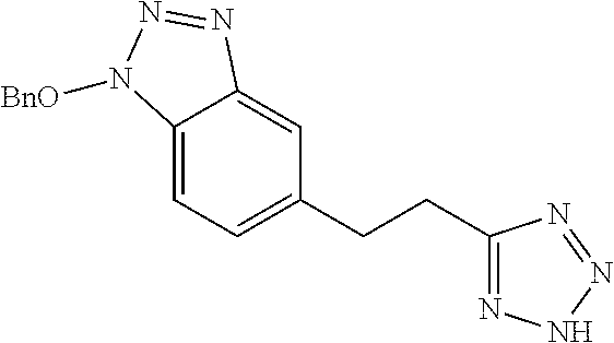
C1=C2C(=CC=C1CCC1=NNN=N1)N([BnO])N=N2
